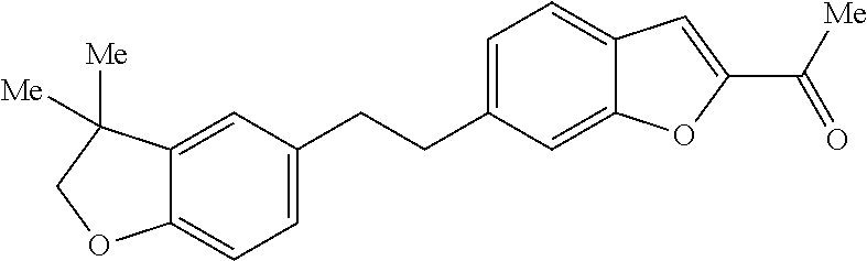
C1=C(CCC2=CC=C3C(=C2)OC(C([Me])=O)=C3)C=C2C(=C1)OCC2([Me])[Me]
